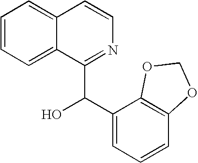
C1=CC=C2C(=C1)C=CN=C2C(C1=CC=CC2=C1OCO2)O
